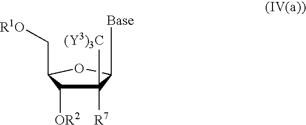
C1([(Y3)3C])([R7])C([OR2])C(C[R1O])OC1[Base]
